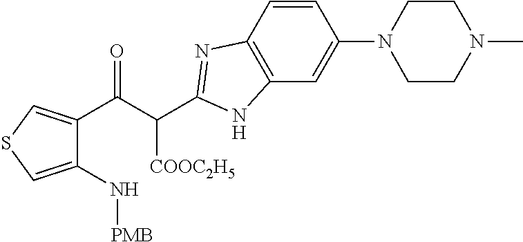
C1(C(C([COOC2H5])C2=NC3=C(N2)C=C(N2CCN(C)CC2)C=C3)=O)=CSC=C1N[PMB]
